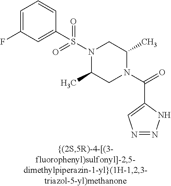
C1=C(F)C=C(S(=O)(=O)N2C(C)CN(C(C3=CN=NN3)=O)C(C)C2)C=C1
